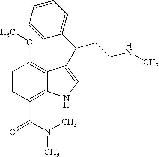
C1=CC(C(N(C)C)=O)=C2C(=C1OC)C(C(CCNC)C1=CC=CC=C1)=CN2
